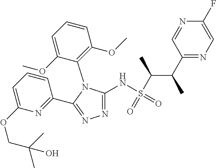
N1=C(NS(C(C(C2=NC=C(F)N=C2)C)C)(=O)=O)N(C2=C(OC)C=CC=C2OC)C(C2=NC(OCC(C)(C)O)=CC=C2)=N1
